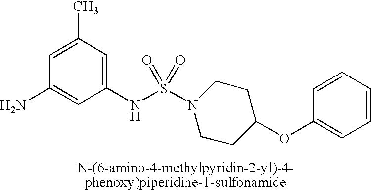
C1=C(C)C=C(NS(N2CCC(OC3=CC=CC=C3)CC2)(=O)=O)C=C1N
